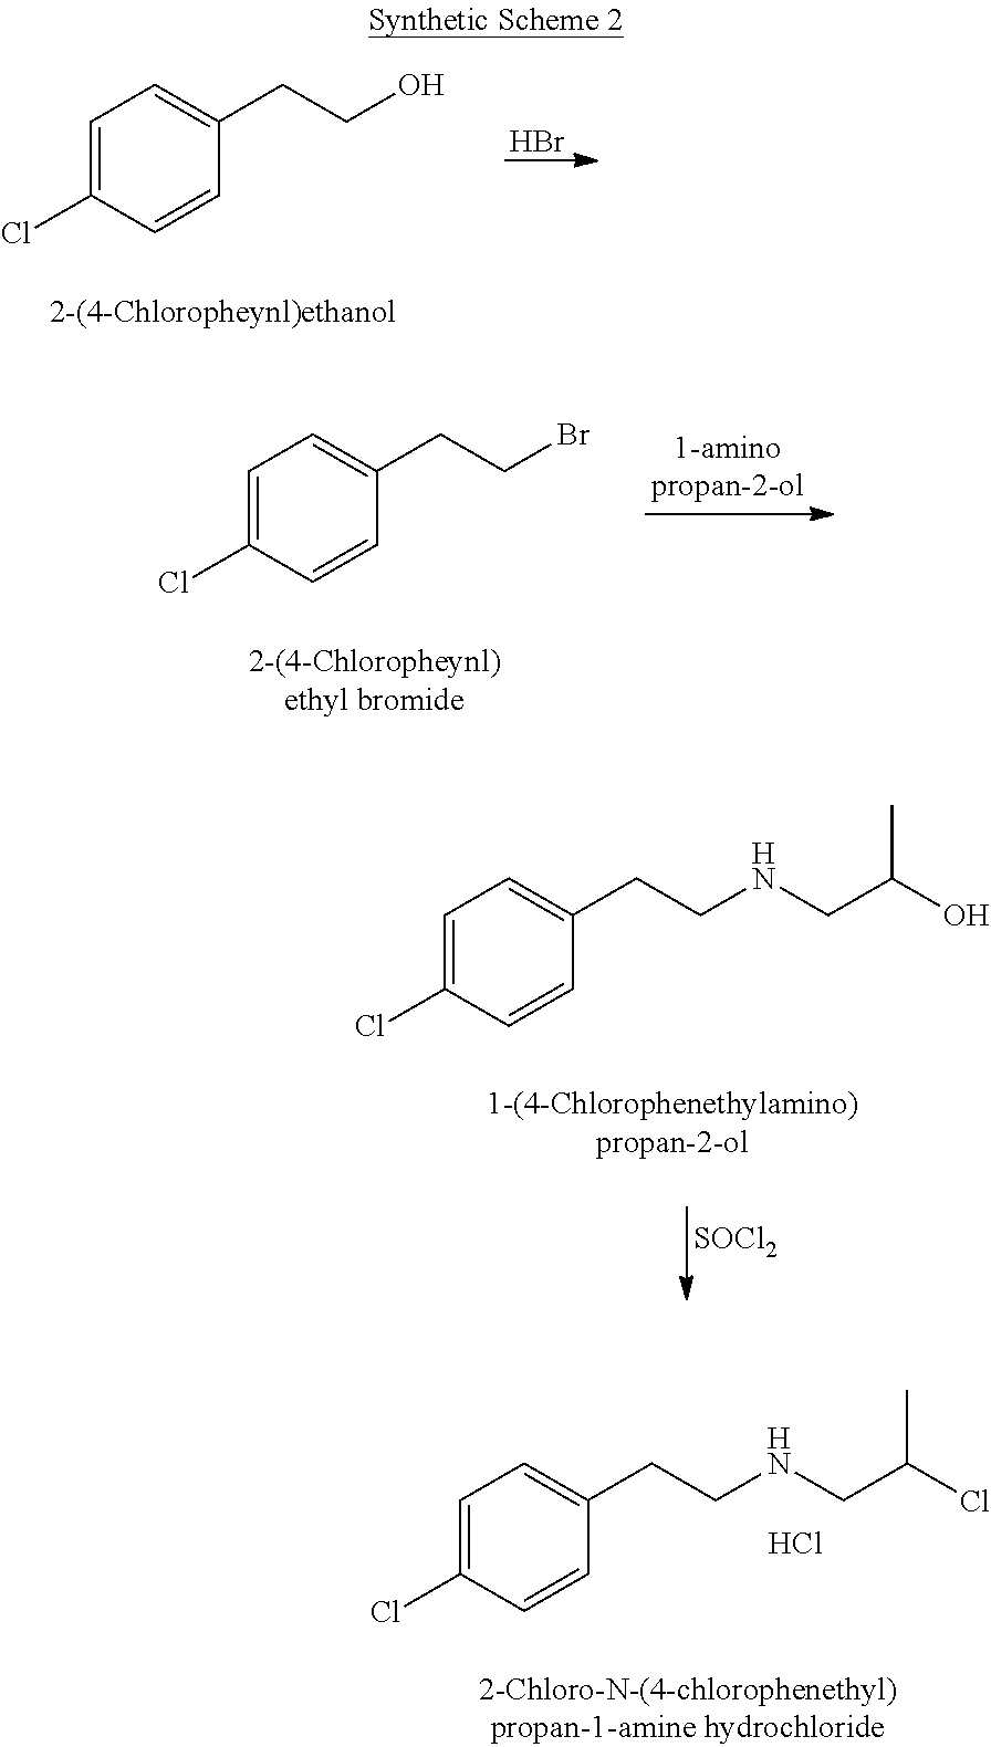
C1=C(Cl)C=CC(CCO)=C1.Br.C1=C(Cl)C=CC(CCBr)=C1.C1=C(Cl)C=CC(CCNCC(O)C)=C1.[SOCl2].C1=C(Cl)C=CC(CCNCC(Cl)C)=C1.Cl
